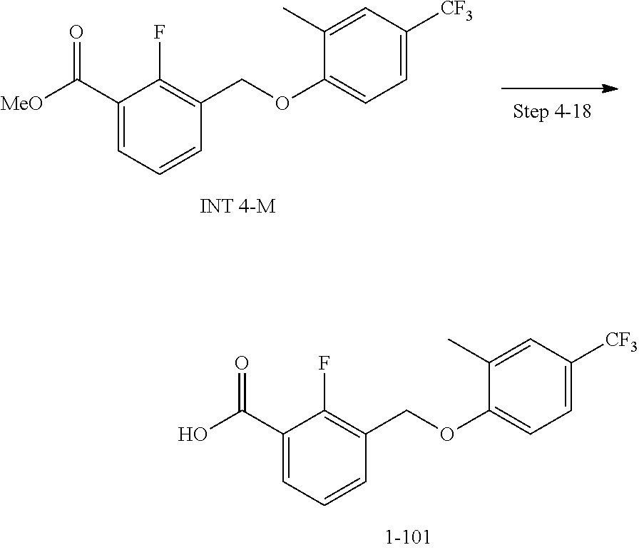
C1(C(O)=O)=CC=CC(COC2=CC=C([CF3])C=C2C)=C1F.C1(C([MeO])=O)=CC=CC(COC2=CC=C([CF3])C=C2C)=C1F
